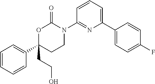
C1(C2(CCO)CCN(C3=NC(C4=CC=C(F)C=C4)=CC=C3)C(=O)O2)=CC=CC=C1
